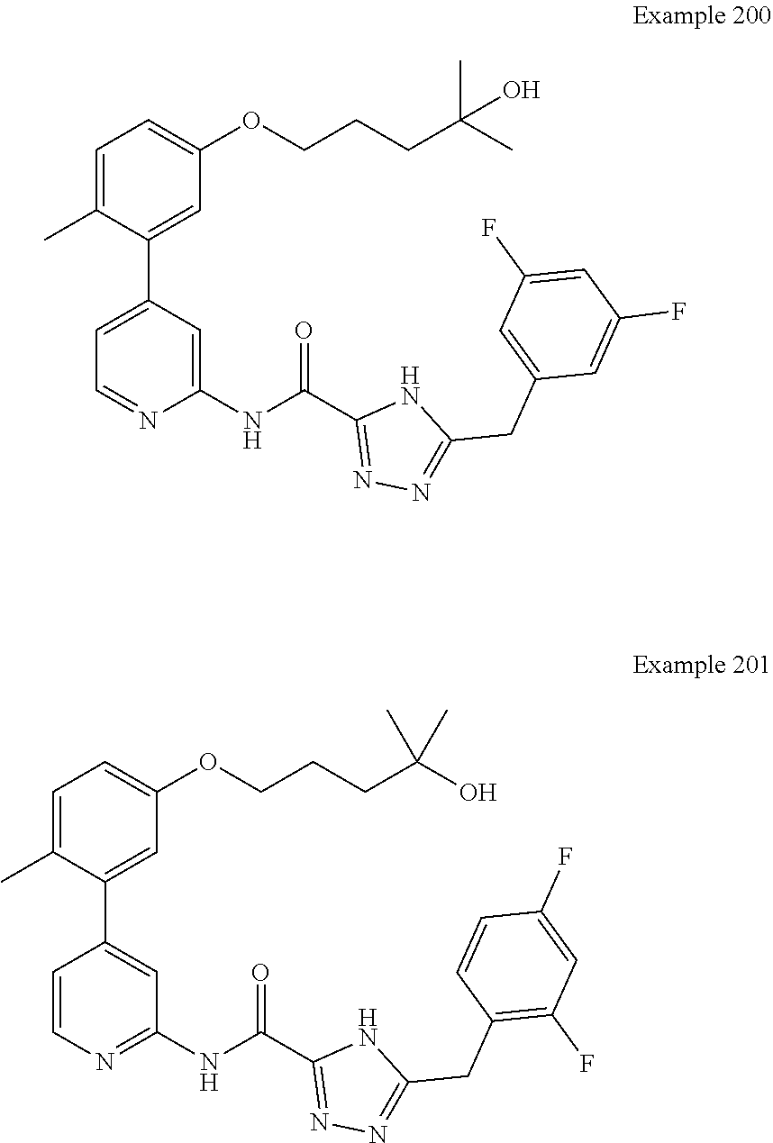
C1=C(C2=CC=NC(NC(C3=NN=C(CC4=CC(F)=CC(F)=C4)N3)=O)=C2)C(C)=CC=C1OCCCC(C)(C)O.C1=C(C)C(C2=CC(NC(C3=NN=C(CC4=C(F)C=C(F)C=C4)N3)=O)=NC=C2)=CC(OCCCC(C)(C)O)=C1
